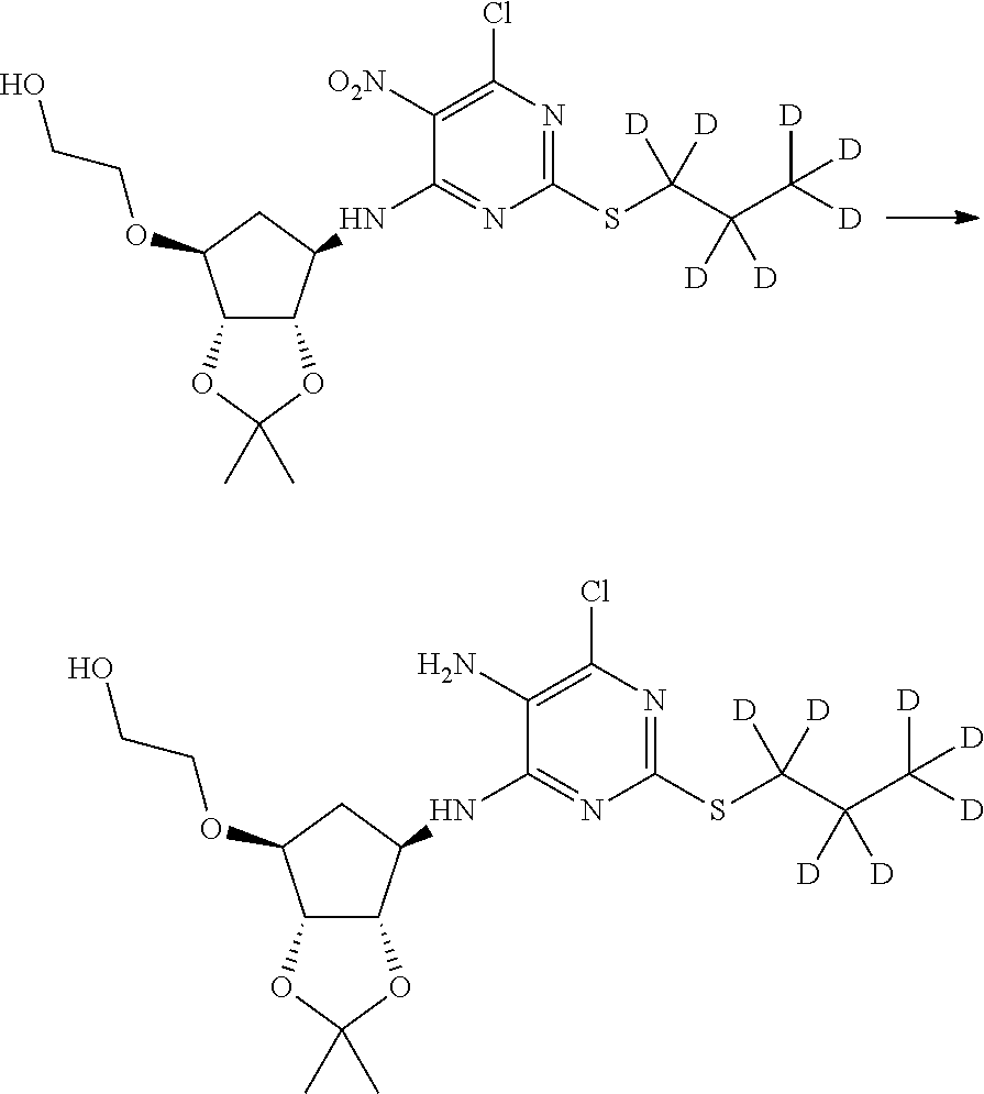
C12C(C(NC3=NC(SC(C(C([D])([D])[D])([D])[D])([D])[D])=NC(Cl)=C3[O2N])CC1OCCO)OC(C)(C)O2.C12C(C(NC3=NC(SC(C(C([D])([D])[D])([D])[D])([D])[D])=NC(Cl)=C3N)CC1OCCO)OC(C)(C)O2
